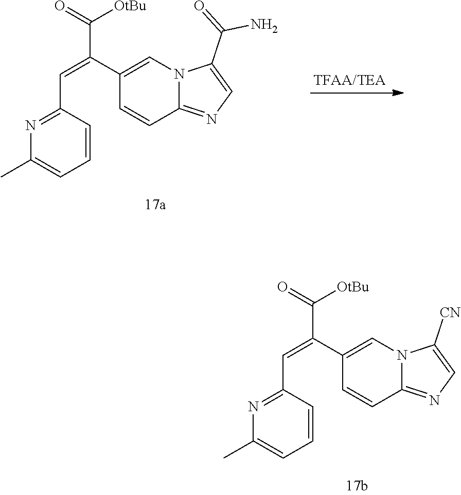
C1(C)=CC=CC(C=C(C2=CN3C(=NC=C3[CN])C=C2)C([OtBu])=O)=N1.C1(C)=CC=CC(C=C(C2=CN3C(=NC=C3C(=O)N)C=C2)C([OtBu])=O)=N1
